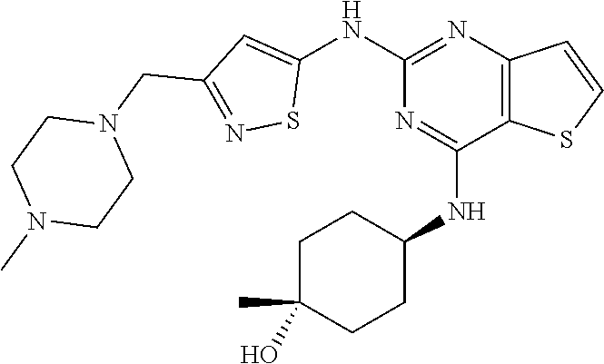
C1(NC2=CC(CN3CCN(C)CC3)=NS2)=NC2=C(C(NC3CCC(O)(C)CC3)=N1)SC=C2
